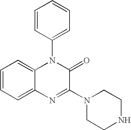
C1=CC=C2C(=C1)N(C1=CC=CC=C1)C(=O)C(N1CCNCC1)=N2
